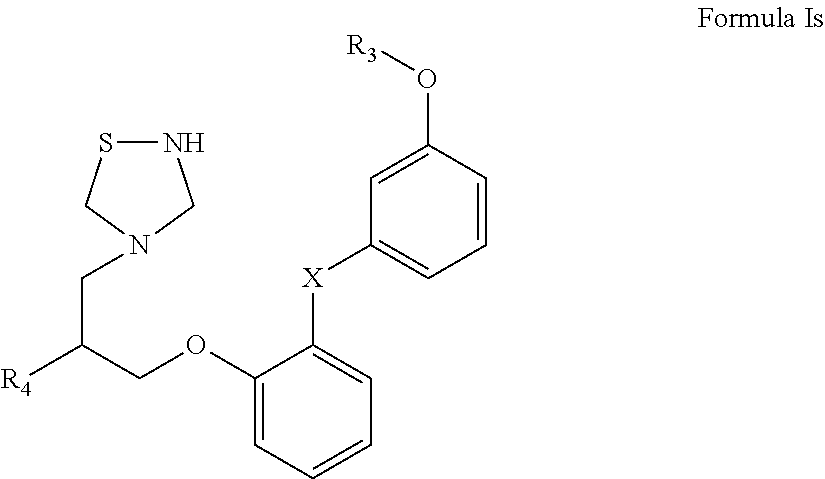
C(C([R4])COC1=CC=CC=C1[X]C1=CC=CC(O[R3])=C1)N1CSNC1
